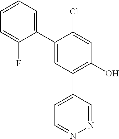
C1=CC=C(F)C(C2=CC(C3=CC=NN=C3)=C(O)C=C2Cl)=C1
